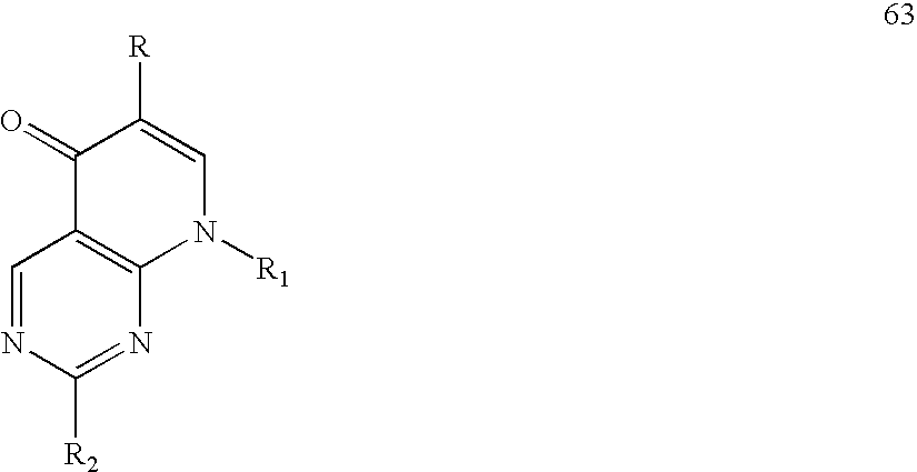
C1=NC([R2])=NC2=C1C(=O)C([R])=CN2[R1]
